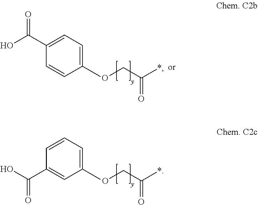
C1=CC(C(O)=O)=CC=C1C.OCC(*)=O.OCC(*)=O.C1=C(C(O)=O)C=CC=C1C
